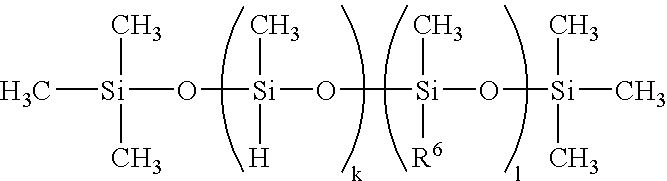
C[Si](C)(C)O[Si](C)([H])O[Si](C)([R6])O[Si](C)(C)C
